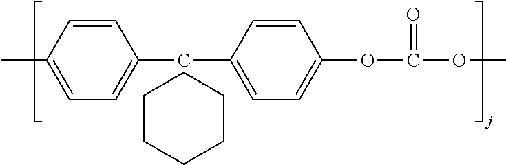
C1=C(C)C=CC(CC2=CC=C(OC(OC)=O)C=C2)=C1.C1CCCCC1
